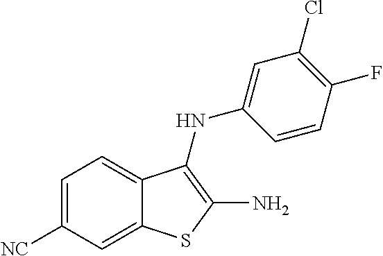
C12=CC([NC])=CC=C1C(NC1=CC(Cl)=C(F)C=C1)=C(N)S2
